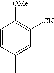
C1=CC([OMe])=C([CN])C=C1C
